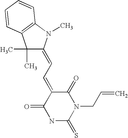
C1(C)(C)C(=CC=C2C(=O)NC(=S)N(CC=C)C2=O)N(C)C2=C1C=CC=C2
